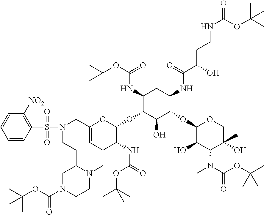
C1(NC(OC(C)(C)C)=O)C(OC2OC(CN(S(C3=C([NO2])C=CC=C3)(=O)=O)CCC3CN(C(OC(C)(C)C)=O)CCN3C)=CCC2NC(=O)OC(C)(C)C)C(O)C(OC2C(O)C(N(C)C(OC(C)(C)C)=O)C(O)(C)CO2)C(NC(C(O)CCNC(=O)OC(C)(C)C)=O)C1
